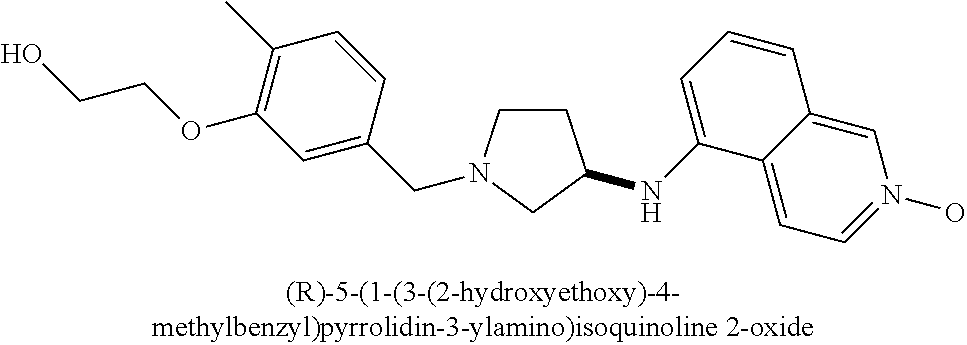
C1CN(CC2=CC(OCCO)=C(C)C=C2)CC1NC1=CC=CC2=CN(O)=CC=C12
